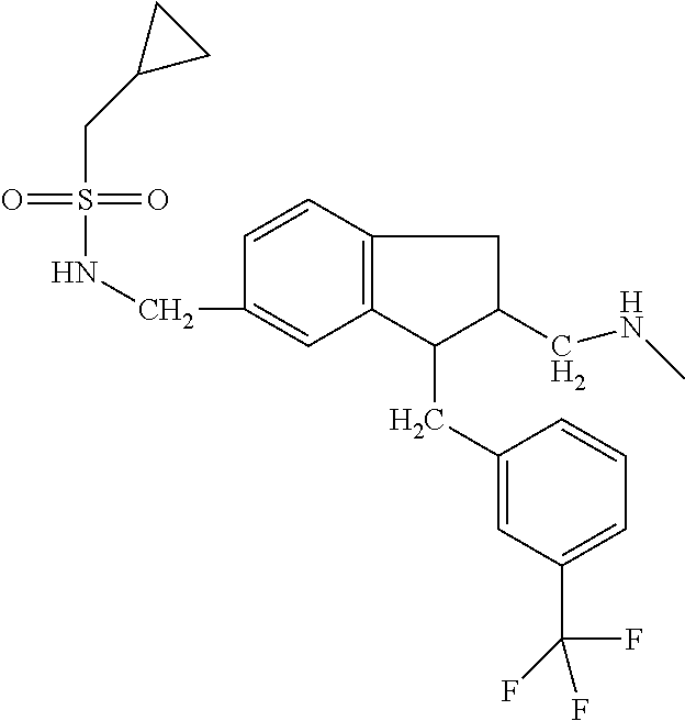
S(=O)(=O)(NCC1=CC2=C(C=C1)CC(CNC)C2CC1=CC(C(F)(F)F)=CC=C1)CC1CC1
